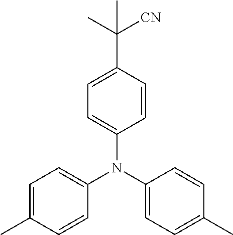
C1=C(C)C=CC(N(C2=CC=C(C)C=C2)C2=CC=C(C(C)([CN])C)C=C2)=C1
